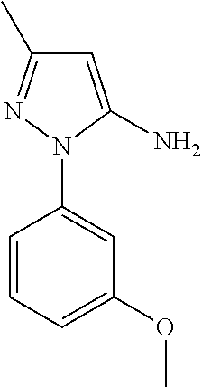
C1=CC=C(OC)C=C1N1C(N)=CC(C)=N1
